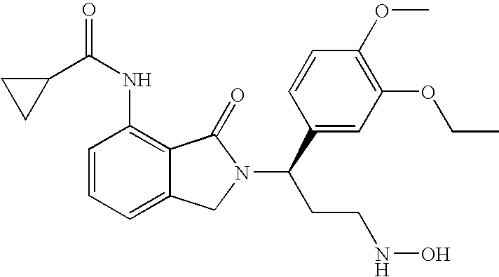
C1=CC=C2C(=C1NC(=O)C1CC1)C(=O)N(C(C1=CC(OCC)=C(OC)C=C1)CCNO)C2
